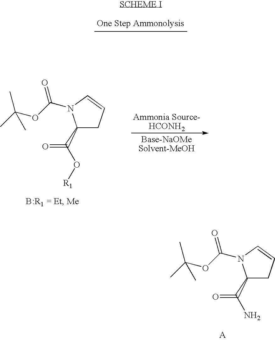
C1(C(O[R1])=O)CC=CN1C(OC(C)(C)C)=O.C1(C(N)=O)CC=CN1C(OC(C)(C)C)=O
